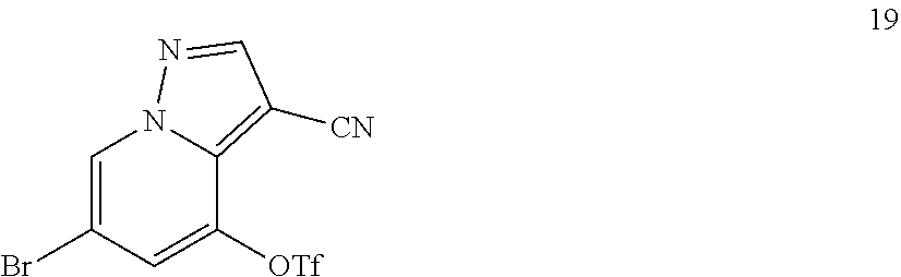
C1=C(Br)C=C([OTf])C2=C([CN])C=NN12
